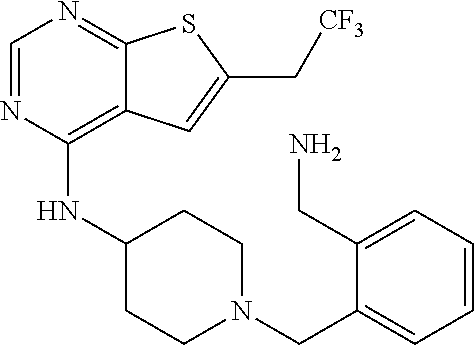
C1=NC(NC2CCN(CC3=CC=CC=C3CN)CC2)=C2C(=N1)SC(C[CF3])=C2
